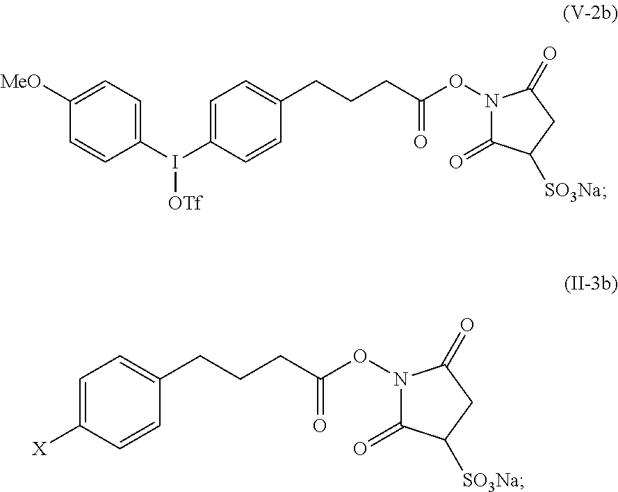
C1(I(C2=CC=C(CCCC(ON3C(=O)C([SO3Na])CC3=O)=O)C=C2)[OTf])=CC=C([MeO])C=C1.[X]C1=CC=C(CCCC(ON2C(=O)C([SO3Na])CC2=O)=O)C=C1
